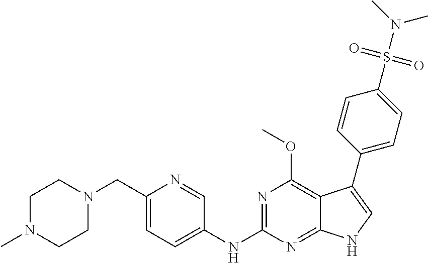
C1(CN2CCN(C)CC2)=CC=C(NC2=NC(OC)=C3C(=N2)NC=C3C2=CC=C(S(N(C)C)(=O)=O)C=C2)C=N1
